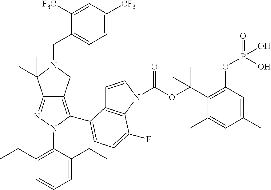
N1=C2C(=C(C3=CC=C(F)C4=C3C=CN4C(OC(C3=C(OP(=O)(O)O)C=C(C)C=C3C)(C)C)=O)N1C1=C(CC)C=CC=C1CC)CN(CC1=CC=C([CF3])C=C1[F3C])C2(C)C
